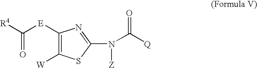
C1([E]C([R4])=O)=C([W])SC(N([Z])C(=O)[Q])=N1
